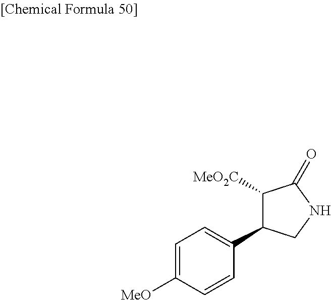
C1=C([MeO])C=CC(C2C([MeO2C])C(=O)NC2)=C1
